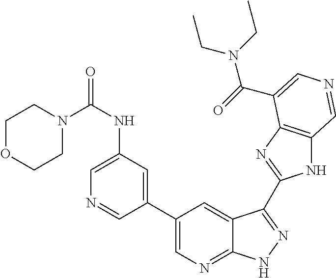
C1(NC(=O)N2CCOCC2)=CN=CC(C2=CN=C3C(=C2)C(C2=NC4=C(N2)C=NC=C4C(=O)N(CC)CC)=NN3)=C1
